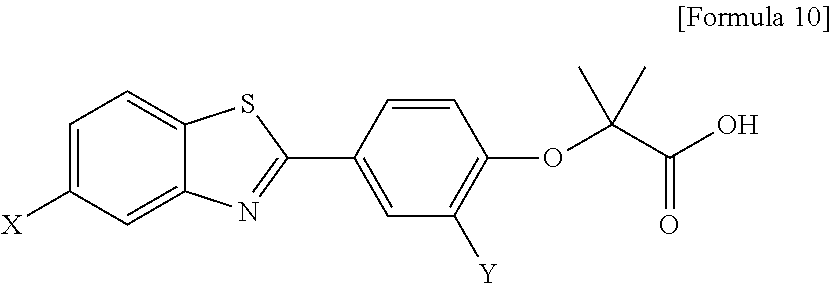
C1(C2=NC3=CC([X])=CC=C3S2)=CC([Y])=C(OC(C(O)=O)(C)C)C=C1
